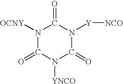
[OCNY]N1C(=O)N([Y][NCO])C(=O)N([YNCO])C1=O
